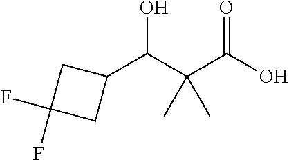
C1(C(C(C(O)=O)(C)C)O)CC(F)(F)C1
